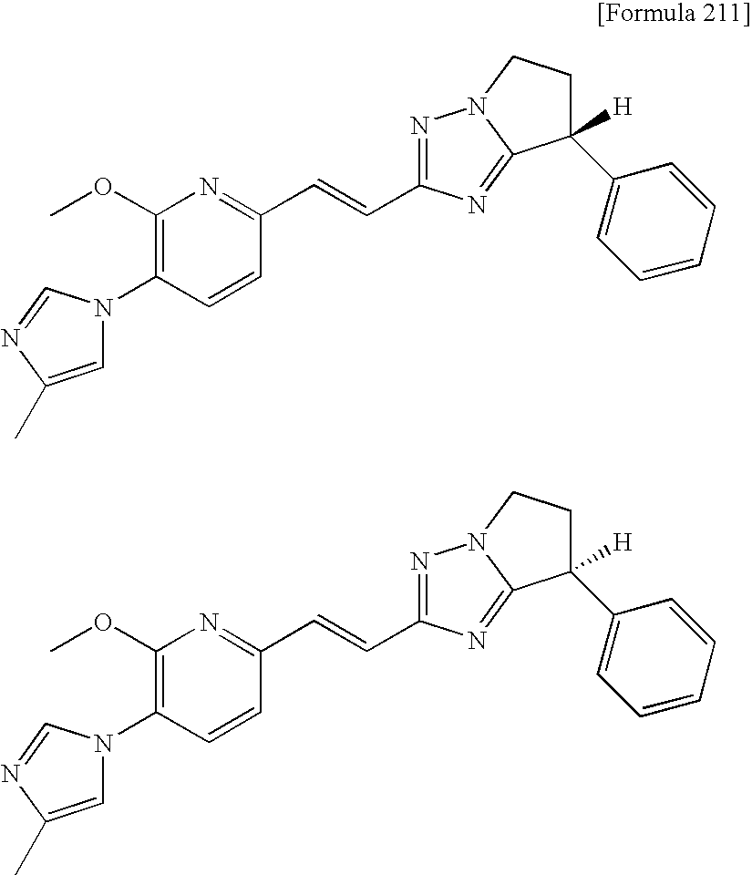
N1(C2=C(OC)N=C(C=CC3=NN4C(=N3)C(C3=CC=CC=C3)([H])CC4)C=C2)C=C(C)N=C1.N1(C2=C(OC)N=C(C=CC3=NN4C(=N3)C(C3=CC=CC=C3)([H])CC4)C=C2)C=C(C)N=C1
